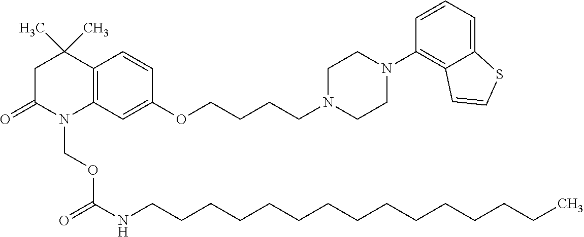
C12=C(C=C(OCCCCN3CCN(C4=C5C(=CC=C4)SC=C5)CC3)C=C1)N(COC(NCCCCCCCCCCCCCCC)=O)C(=O)CC2(C)C
